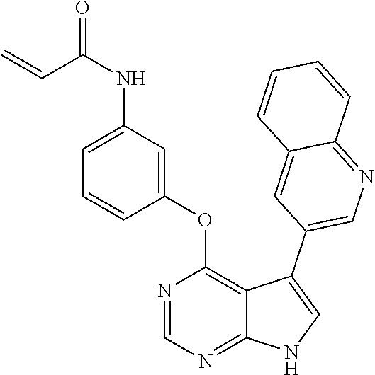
C1(OC2=C3C(=NC=N2)NC=C3C2=CN=C3C(=C2)C=CC=C3)=CC(NC(=O)C=C)=CC=C1
